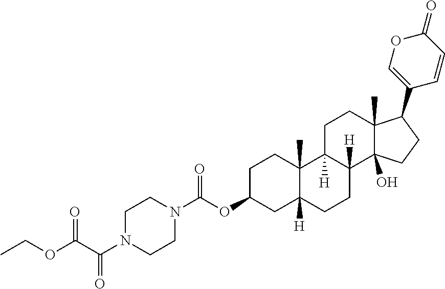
C1C(OC(N2CCN(C(=O)C(=O)OCC)CC2)=O)CC2([H])C(C)(C1)C1([H])C([H])(CC2)C2(O)C(C)(CC1)C(C1=COC(=O)C=C1)CC2
